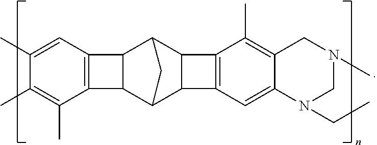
C12C(C3C4C(C1C3)C1=C4C=C3C(=C1C)CN(C)CN3CC)C1=C2C=C(C)C(C)=C1C
